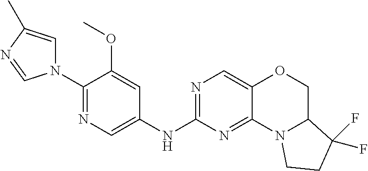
C1(N2C=C(C)N=C2)=NC=C(NC2=NC=C3C(=N2)N2C(CO3)C(F)(F)CC2)C=C1OC
